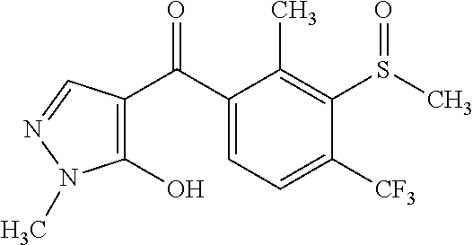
C1(O)=C(C(C2=CC=C([CF3])C(S(C)=O)=C2C)=O)C=NN1C
